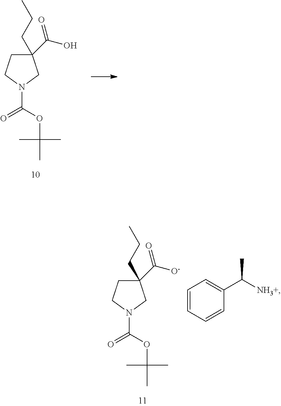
C1(C([O-])=O)(CCC)CCN(C(=O)OC(C)(C)C)C1.C1=CC=CC(C([NH3+])C)=C1.C1(C(O)=O)(CCC)CCN(C(=O)OC(C)(C)C)C1
